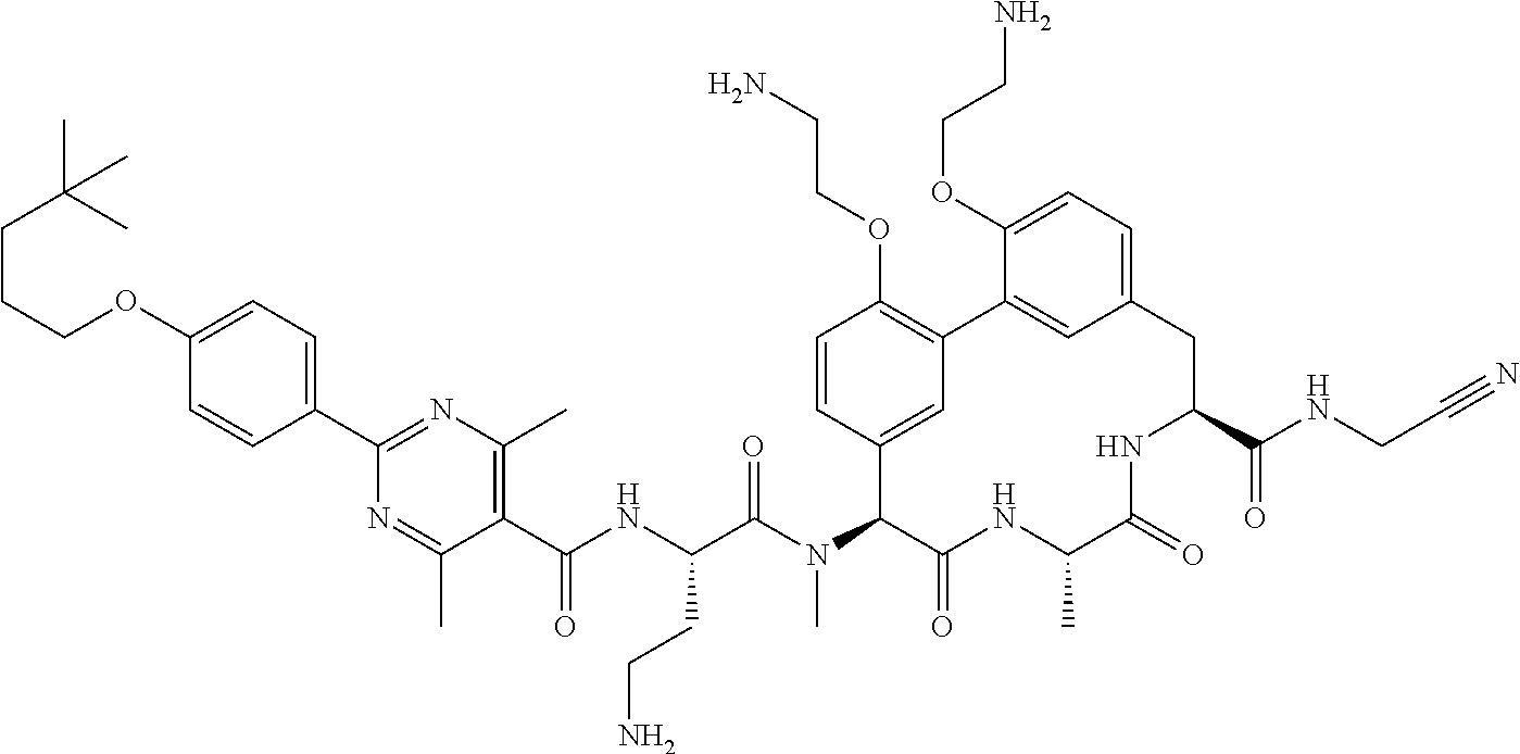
C1(C(NC(C(N(C2C(=O)NC(C)C(=O)NC(C(NCC#N)=O)CC3=CC=C(OCCN)C(=C3)C3=C(OCCN)C=CC2=C3)C)=O)CCN)=O)=C(C)N=C(C2=CC=C(OCCCC(C)(C)C)C=C2)N=C1C
